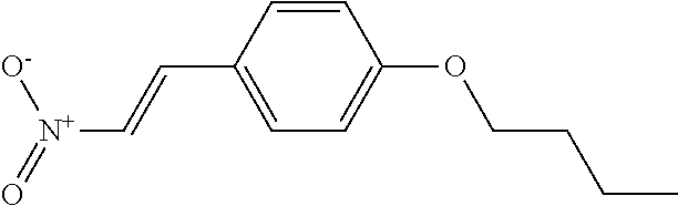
C(=CC1=CC=C(OCCCC)C=C1)[N+](=O)[O-]
